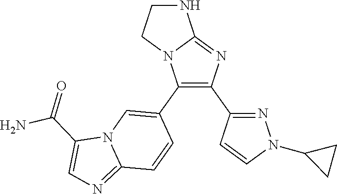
N12C(C3=CN4C(=NC=C4C(N)=O)C=C3)=C(C3=NN(C4CC4)C=C3)N=C1NCC2
